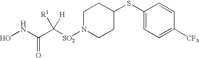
C1(SC2CCN([SO2]C(C(NO)=O)([R1])[H])CC2)=CC=C([CF3])C=C1
